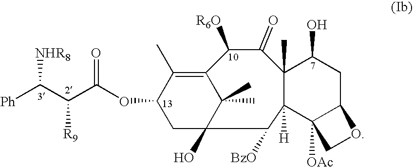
C12=C(C)C(OC(C(C([Ph])[NHR8])[R9])=O)CC(O)(C1(C)C)C([BzO])C1([H])C(C)(C(=O)C2[R6O])C(O)CC2C1([OAc])CO2
